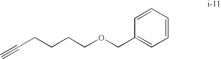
C#CCCCCOCC1=CC=CC=C1
